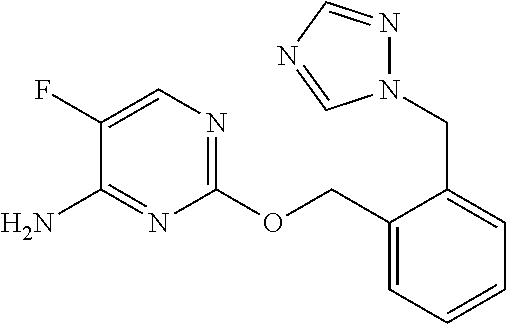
C1(OCC2=CC=CC=C2CN2N=CN=C2)=NC=C(F)C(N)=N1
